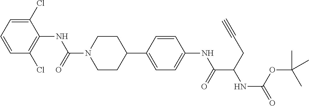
C1(Cl)=CC=CC(Cl)=C1NC(N1CCC(C2=CC=C(NC(C(CC#C)NC(=O)OC(C)(C)C)=O)C=C2)CC1)=O
